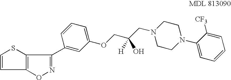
C1=CC2=C(S1)C(C1=CC(OCC(CN3CCN(C4=CC=CC=C4[CF3])CC3)([H])O)=CC=C1)=NO2
